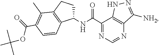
O=C(C1=NC=NC2=C1NN=C2[NH2])NC1CCC2=C1C=CC(C(=O)OC(C)(C)C)=C2C
